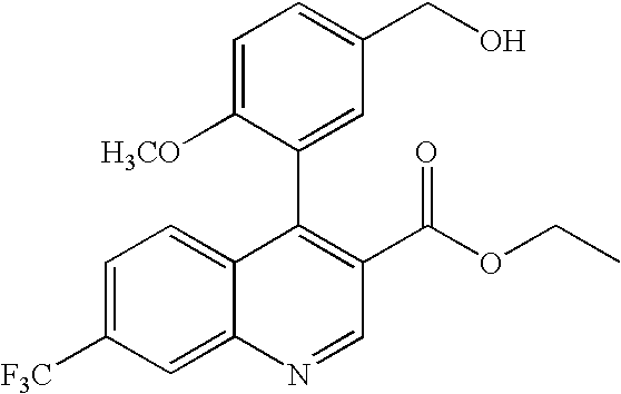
C1=C([F3C])C=C2C(=C1)C(C1=CC(CO)=CC=C1[H3CO])=C(C(OCC)=O)C=N2
